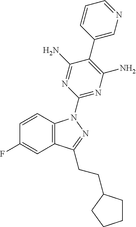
C1=CC2=C(C=C1F)C(CCC1CCCC1)=NN2C1=NC(N)=C(C2=CN=CC=C2)C(N)=N1
